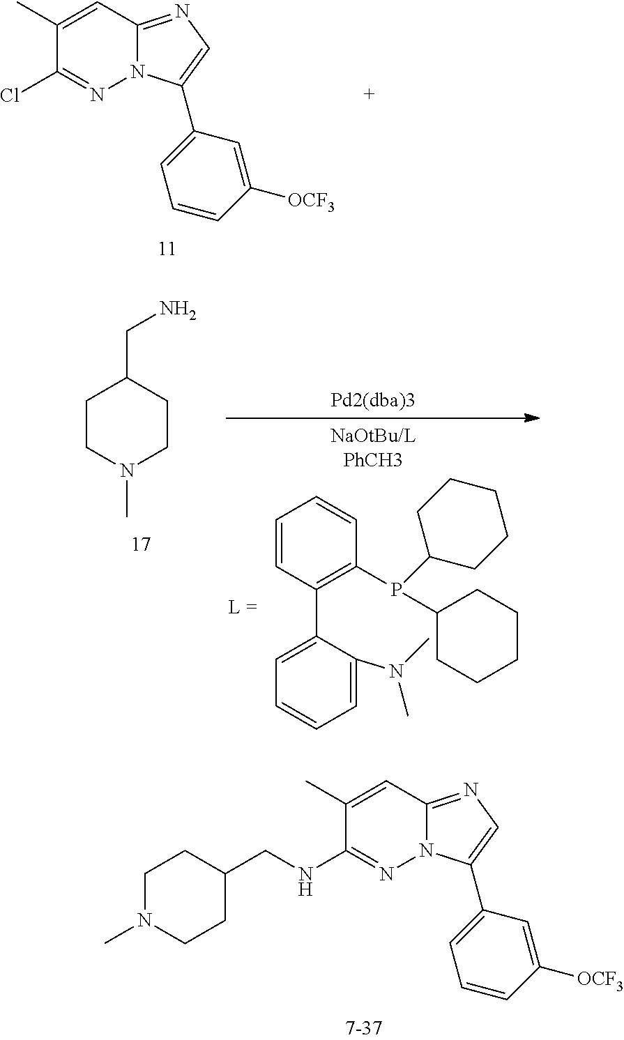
C1(C)=CC2=NC=C(C3=CC=CC([OCF3])=C3)N2N=C1Cl.C1=CC(C2=CC=CC=C2N(C)C)=C(P(C2CCCCC2)C2CCCCC2)C=C1.C1CC(CN)CCN1C.C1(C)=CC2=NC=C(C3=CC=CC([OCF3])=C3)N2N=C1NCC1CCN(C)CC1
